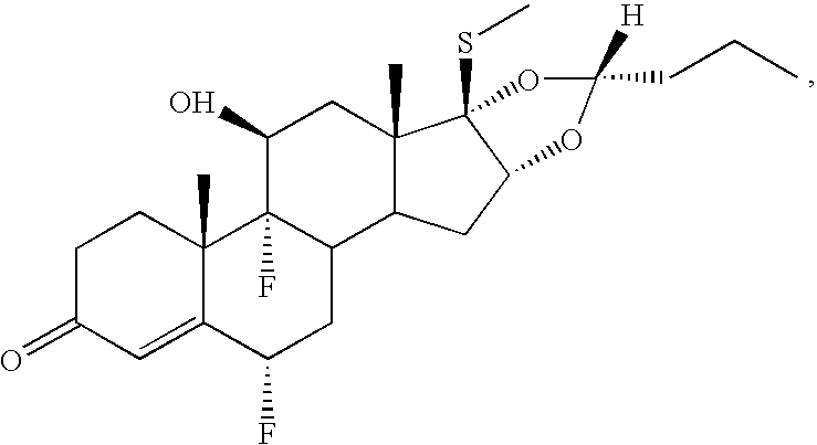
C1C(=O)C=C2C(C)(C1)C1(F)C(CC2F)C2C(C)(CC1O)C1(SC)C(C2)OC([H])(CCC)O1
